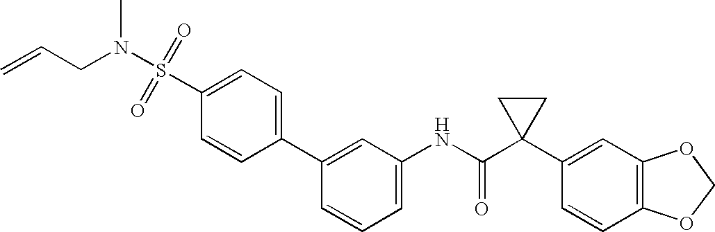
C1(C2=CC(NC(C3(C4=CC5=C(C=C4)OCO5)CC3)=O)=CC=C2)=CC=C(S(=O)(=O)N(CC=C)C)C=C1
